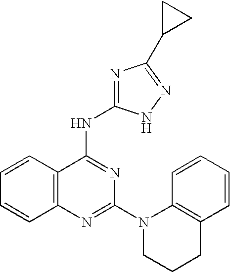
C12=C(N=C(N3CCCC4=C3C=CC=C4)N=C1NC1=NC(C3CC3)=NN1)C=CC=C2
